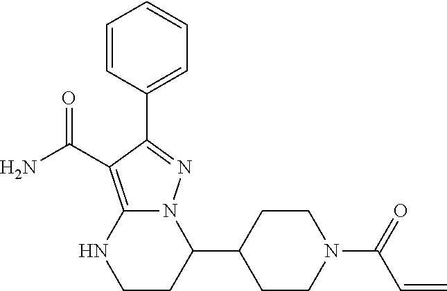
C1=CC=C(C2=NN3C(=C2C(=O)N)NCCC3C2CCN(C(C=C)=O)CC2)C=C1
